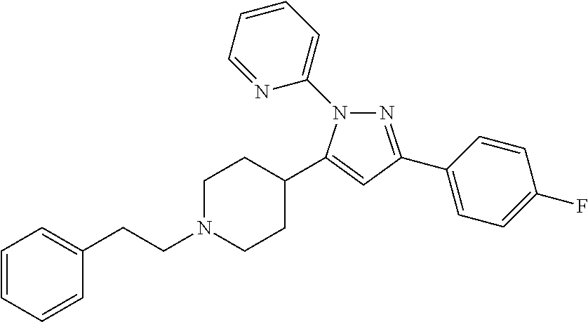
C1=CC=CC(CCN2CCC(C3=CC(C4=CC=C(F)C=C4)=NN3C3=CC=CC=N3)CC2)=C1
